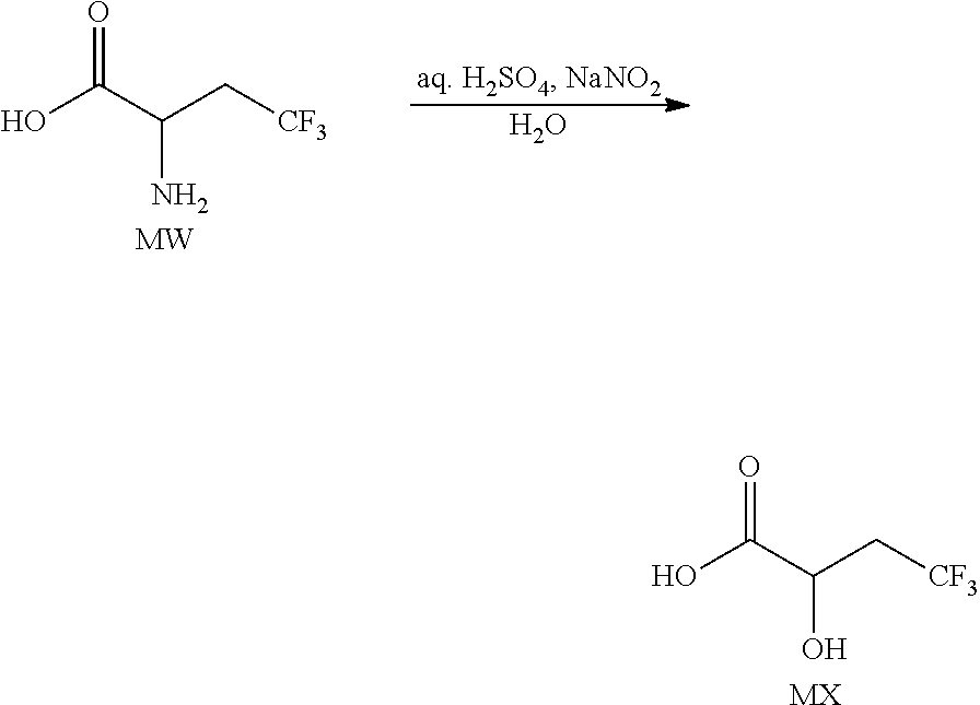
O.OC(C(C[CF3])N)=O.[MW].OC(C(C[CF3])O)=O.[MX]
